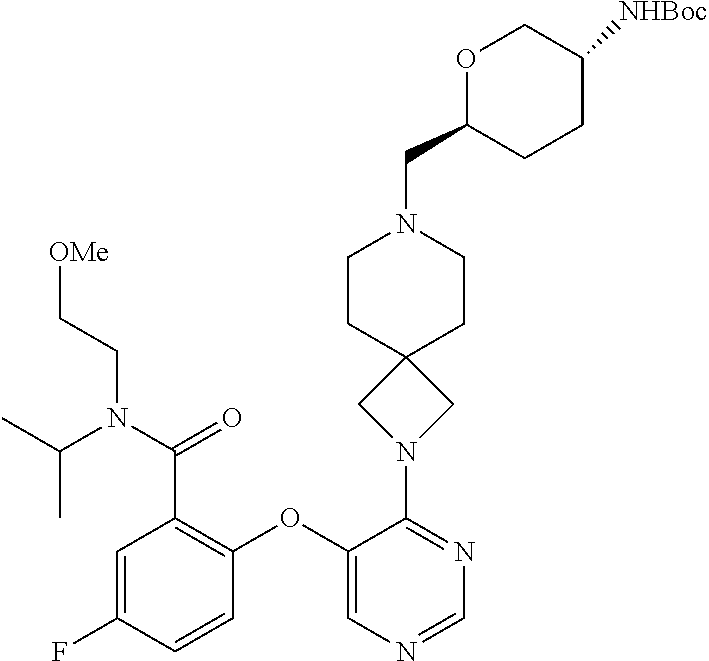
C1CC2(CCN1CC1CCC([NHBoc])CO1)CN(C1=NC=NC=C1OC1=C(C(=O)N(C(C)C)CC[OMe])C=C(F)C=C1)C2
